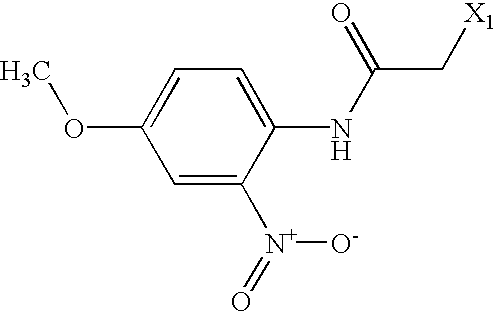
C1=C(OC)C=C([N+]([O-])=O)C(NC(C[X1])=O)=C1
